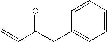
C=CC(CC1=CC=CC=C1)=O
